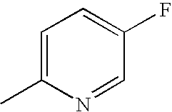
C1=C(C)N=CC(F)=C1
